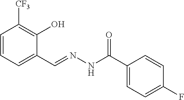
C1=CC=C(C=NNC(C2=CC=C(F)C=C2)=O)C(O)=C1[CF3]
